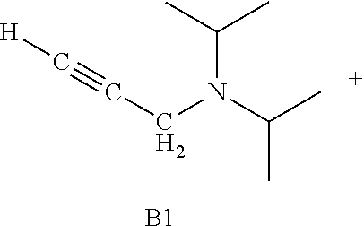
CC(C)N(C(C)C)CC#C[H].[B1]
